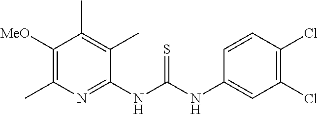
C1(NC(NC2=CC(Cl)=C(Cl)C=C2)=S)=NC(C)=C([MeO])C(C)=C1C
